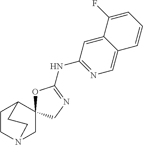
C1CN2CC3(C1CC2)OC(NC1=NC=C2C(=C1)C(F)=CC=C2)=NC3
